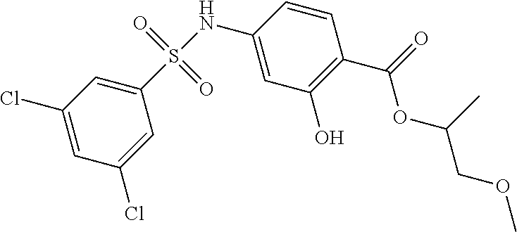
C1(Cl)=CC(Cl)=CC(S(NC2=CC(O)=C(C(=O)OC(C)COC)C=C2)(=O)=O)=C1
